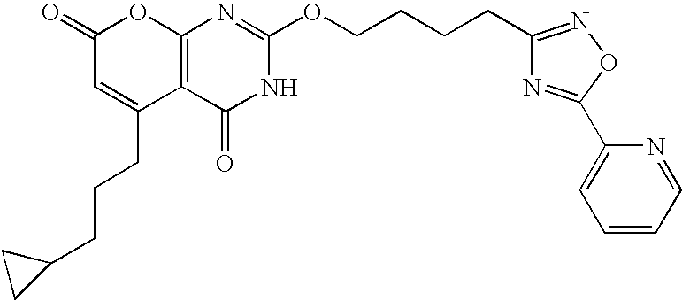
C1(=O)C=C(CCCC2CC2)C2=C(O1)N=C(OCCCCC1=NOC(C3=CC=CC=N3)=N1)NC2=O
